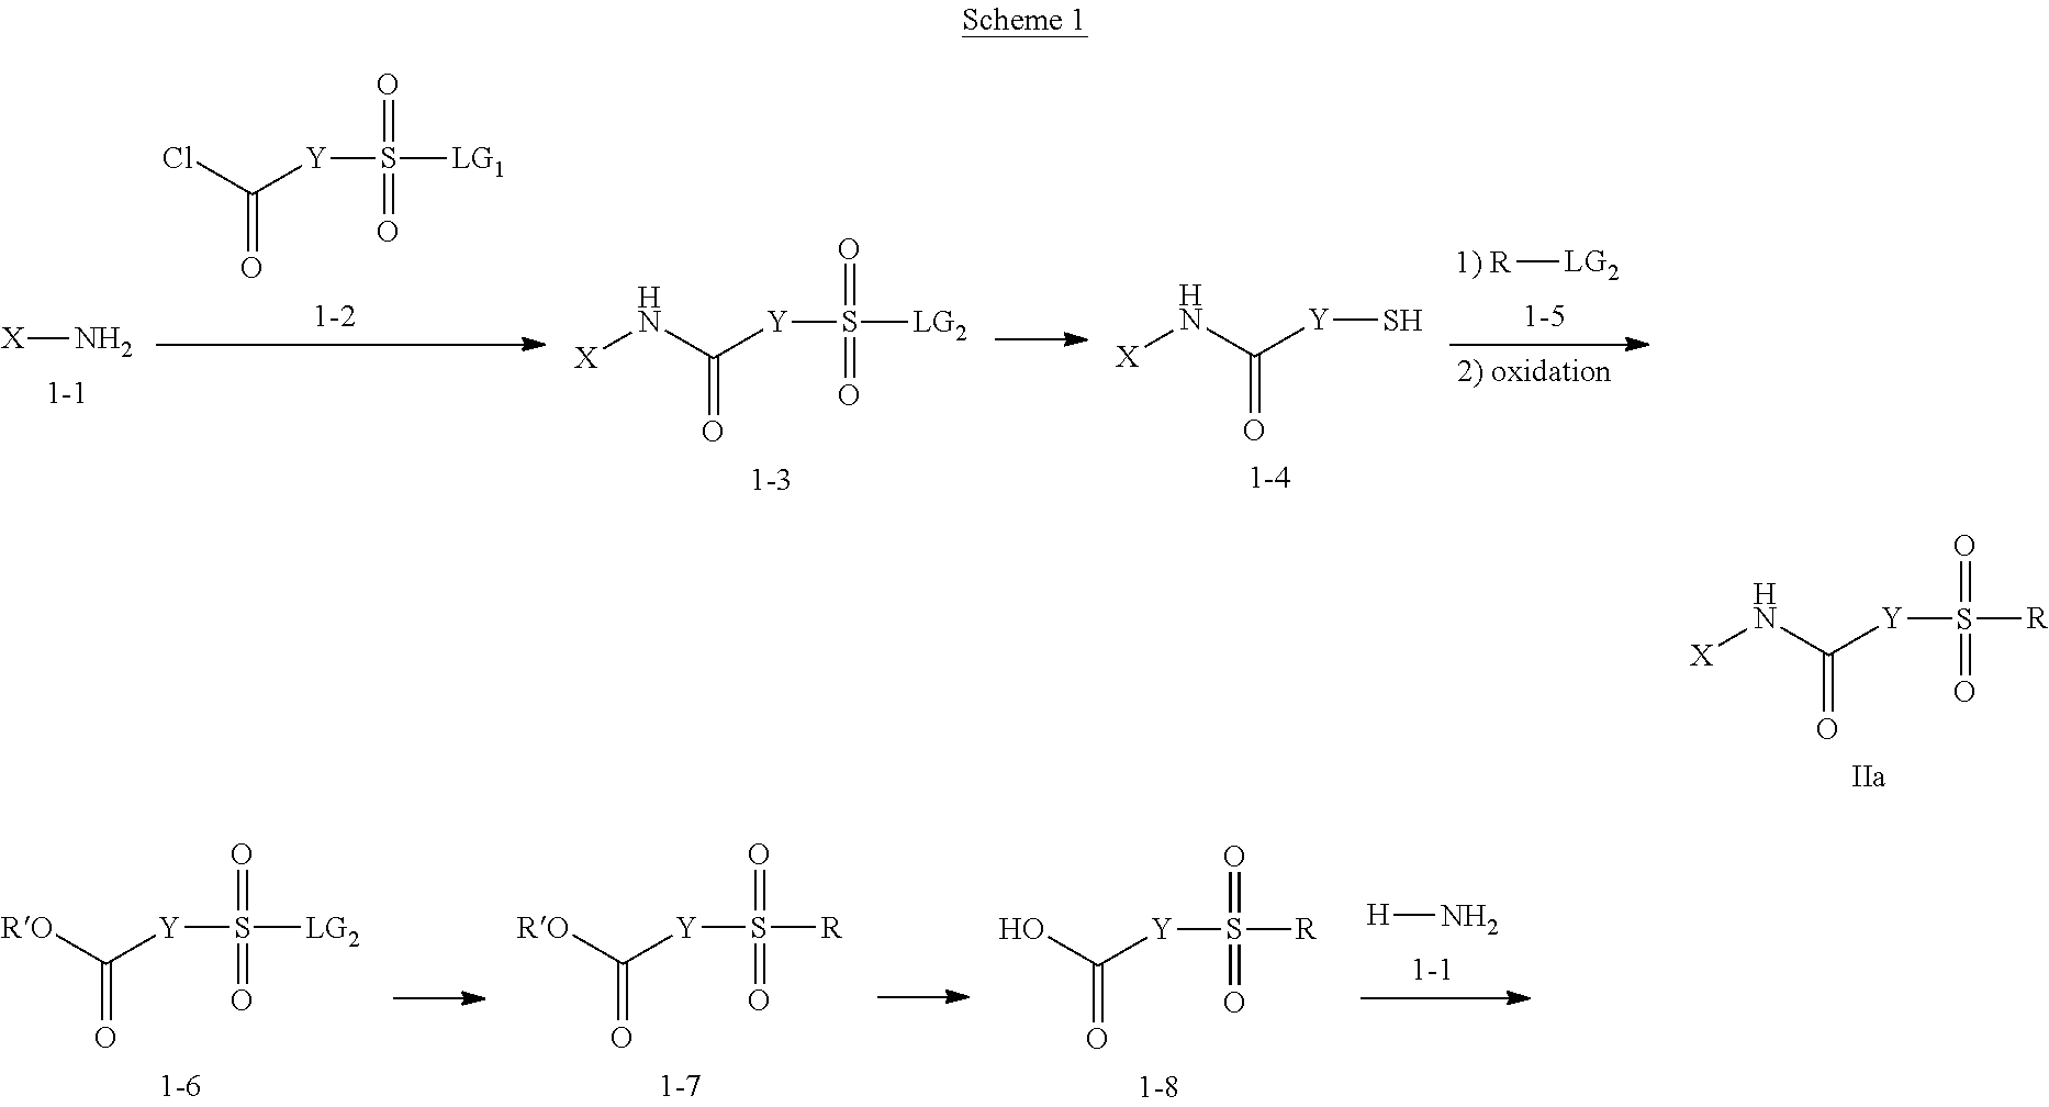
C([Y]S([LG1])(=O)=O)(Cl)=O.[1) R][LG2].[X]N.C([Y]S([LG2])(=O)=O)(N[X])=O.C([Y]S)(N[X])=O.C([Y]S([R])(=O)=O)(N[X])=O.[H]N.C([Y]S([LG2])(=O)=O)([RO])=O.C([Y]S([R])(=O)=O)([RO])=O.C([Y]S([R])(=O)=O)(O)=O
